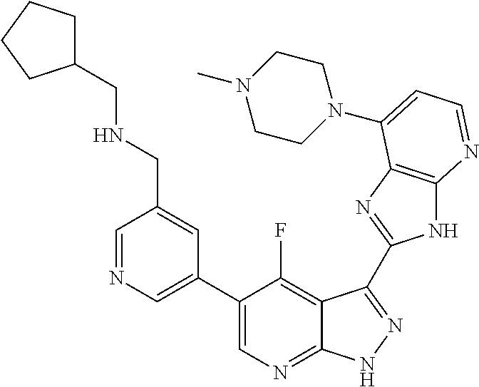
C1=NC=C(C2=CN=C3C(=C2F)C(C2=NC4=C(N2)N=CC=C4N2CCN(C)CC2)=NN3)C=C1CNCC1CCCC1
